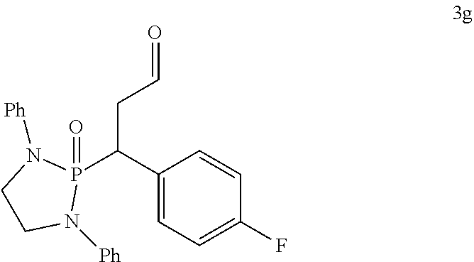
P1(C(C2=CC=C(F)C=C2)CC=O)(=O)N([Ph])CCN1[Ph]
